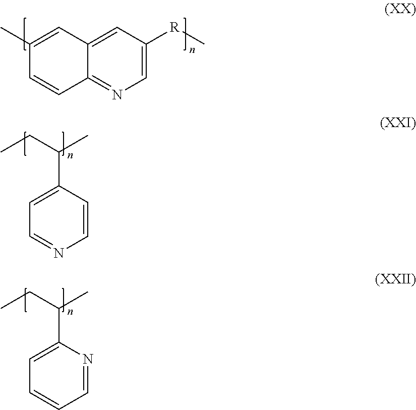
C1=C(C)C=CC2=NC=C([R]C)C=C12.C1(C(C)CC)=CC=NC=C1.C1(C(C)CC)=CC=CC=N1
